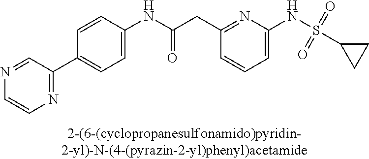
C1=C(NS(=O)(=O)C2CC2)N=C(CC(NC2=CC=C(C3=NC=CN=C3)C=C2)=O)C=C1
